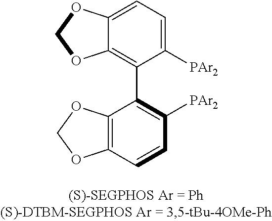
C12=C(C3=C([PAr2])C=CC4=C3OCO4)C([PAr2])=CC=C1OCO2
